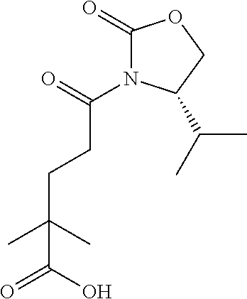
C1(=O)N(C(CCC(C)(C)C(=O)O)=O)C(C(C)C)CO1
